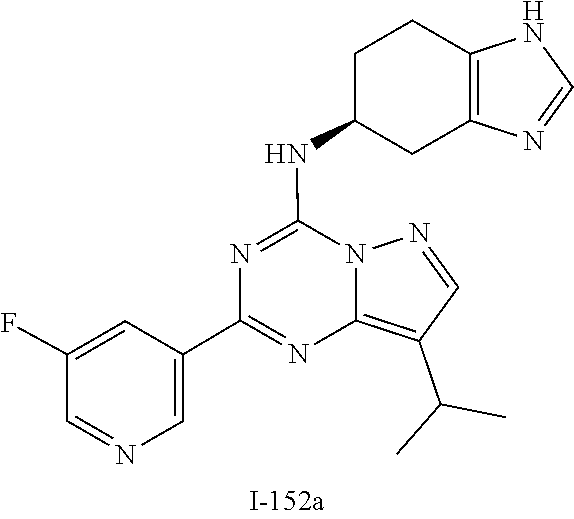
C1(C(C)C)=C2N=C(C3=CN=CC(F)=C3)N=C(NC3CCC4=C(N=CN4)C3)N2N=C1
